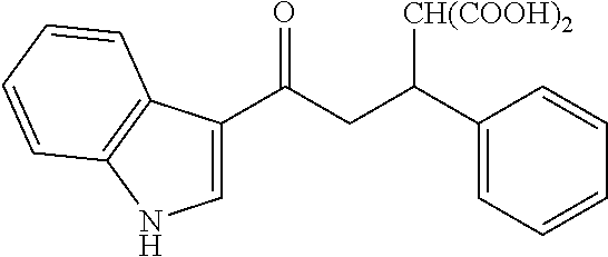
C1=C(C(CC(C2=CNC3=C2C=CC=C3)=O)[CH(COOH)2])C=CC=C1
